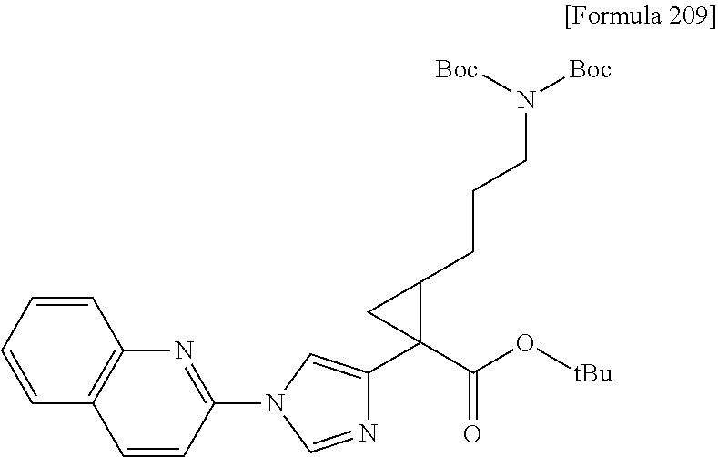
C1(N2C=NC(C3(C(O[tBu])=O)C(CCCN([Boc])[Boc])C3)=C2)=NC2=C(C=C1)C=CC=C2
